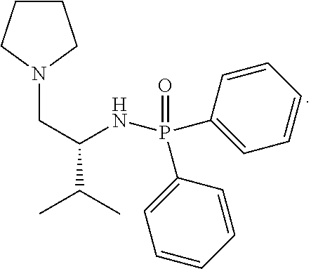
C1CCN(CC(C(C)C)NP(C2=CC=CC=C2)(=O)C2=CC=CC=C2)C1
